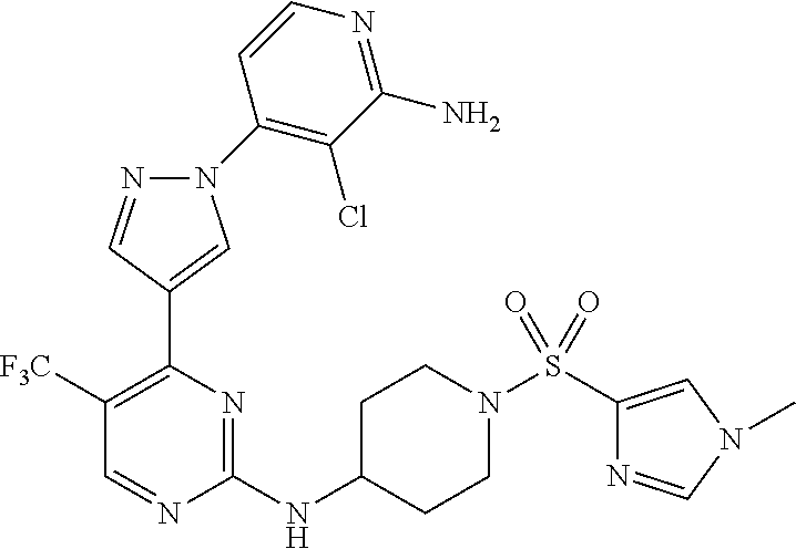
C1([F3C])=C(C2=CN(C3=C(Cl)C(N)=NC=C3)N=C2)N=C(NC2CCN(S(=O)(=O)C3=CN(C)C=N3)CC2)N=C1
